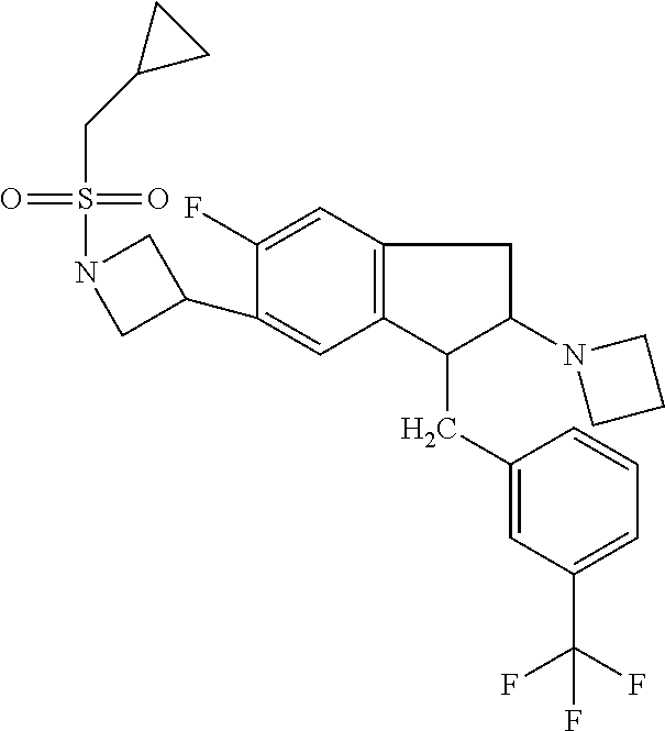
O=S(=O)(CC1CC1)N1CC(C2=CC3=C(C=C2F)CC(N2CCC2)C3CC2=CC(C(F)(F)F)=CC=C2)C1
